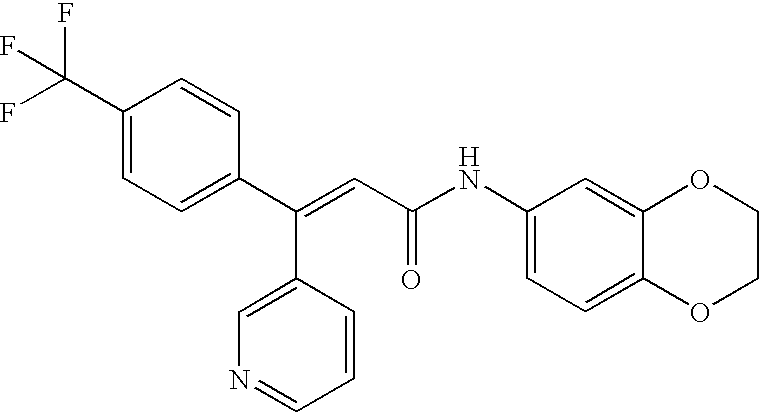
C(=CC(=O)NC1=CC=C2C(=C1)OCCO2)(C1=CC=C(C(F)(F)F)C=C1)C1=CN=CC=C1
